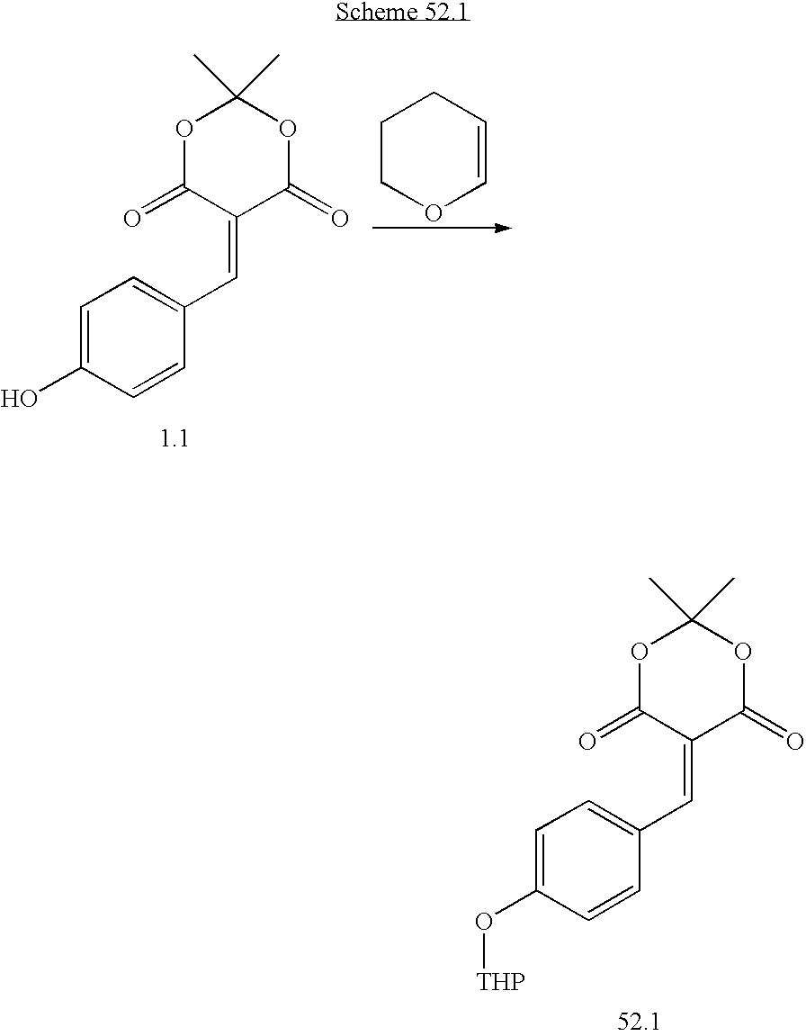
C1=C(O)C=CC(C=C2C(=O)OC(C)(C)OC2=O)=C1.C1COC=CC1.C1=C(O[THP])C=CC(C=C2C(=O)OC(C)(C)OC2=O)=C1
